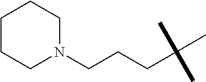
C1N(CCCC(C)(C)C)CCCC1
